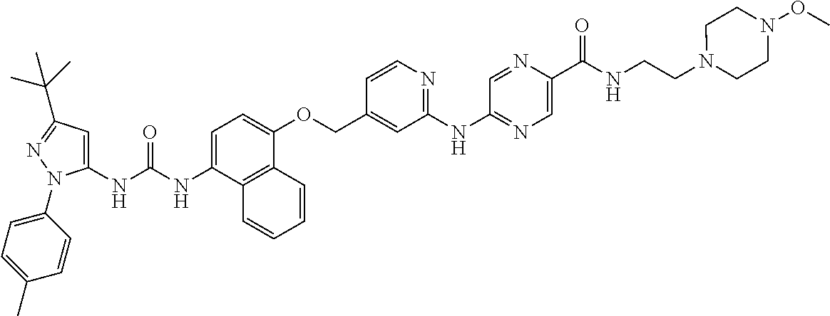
N(C1=CC=C(OCC2=CC(NC3=NC=C(C(NCCN4CCN(OC)CC4)=O)N=C3)=NC=C2)C2=C1C=CC=C2)C(=O)NC1=CC(C(C)(C)C)=NN1C1=CC=C(C)C=C1
